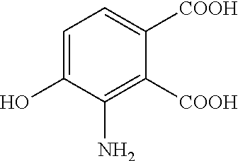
C1(N)=C([COOH])C([COOH])=CC=C1O
